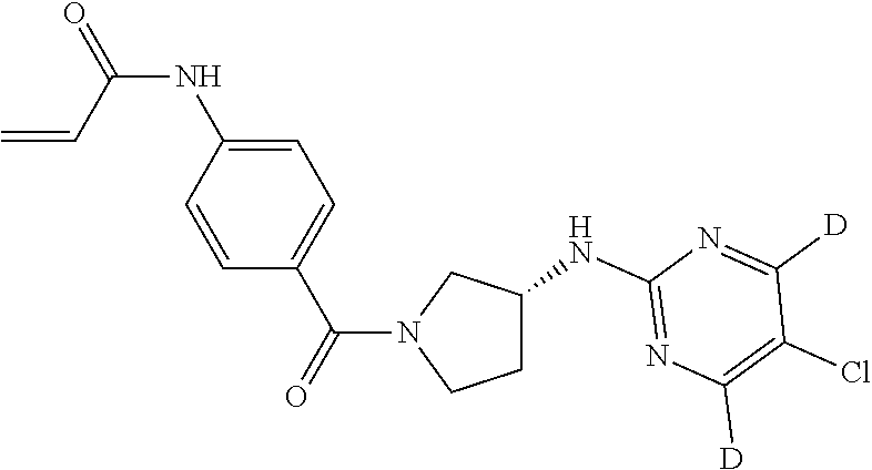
C1C(NC2=NC([D])=C(Cl)C([D])=N2)CN(C(C2=CC=C(NC(=O)C=C)C=C2)=O)C1
